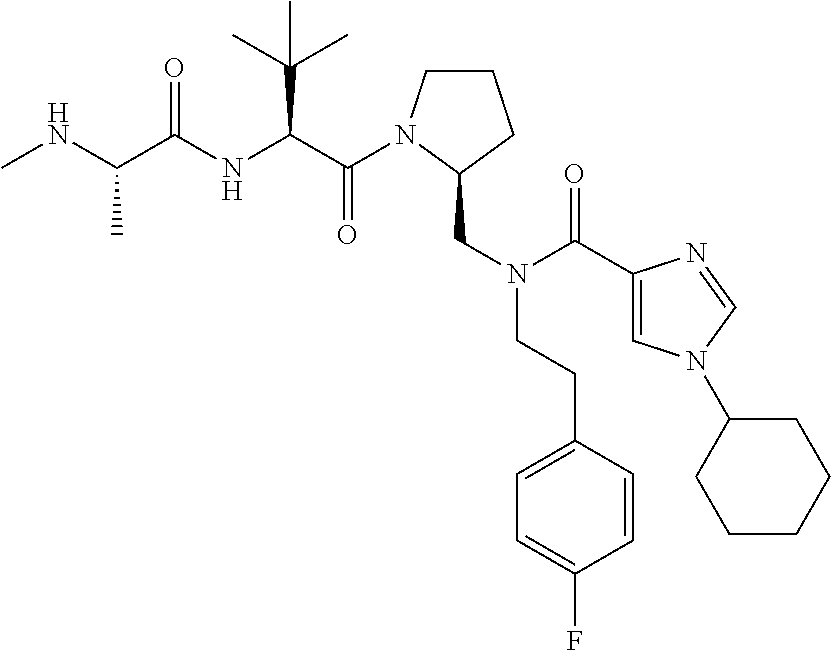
C(C(NC(C(NC)C)=O)C(C)(C)C)(=O)N1CCCC1CN(C(=O)C1=CN(C2CCCCC2)C=N1)CCC1=CC=C(F)C=C1
